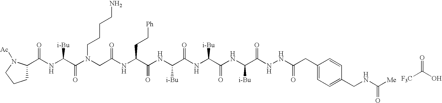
O=C([F3C])O.C(NC(C(N(CC(NC(C(NC(C(NC(C(NC(C(NNC(CC1=CC=C(CNC([Me])=O)C=C1)=O)=O)[i-Bu])=O)[i-Bu])=O)[i-Bu])=O)CC[Ph])=O)CCCCN)=O)[i-Bu])(C1CCCN1[Ac])=O
